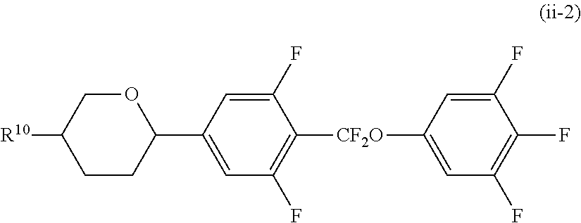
C1(C2=CC(F)=C([CF2O]C3=CC(F)=C(F)C(F)=C3)C(F)=C2)OCC([R10])CC1
